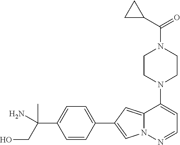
N1(C2=CC=NN3C2=CC(C2=CC=C(C(C)(CO)N)C=C2)=C3)CCN(C(=O)C2CC2)CC1
